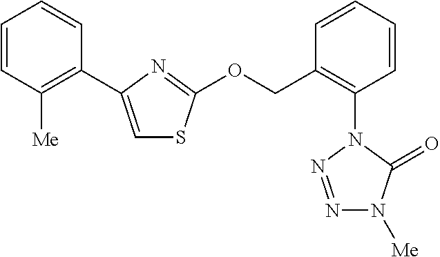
C1=CC([Me])=C(C2=CSC(OCC3=C(N4N=NN([Me])C4=O)C=CC=C3)=N2)C=C1
